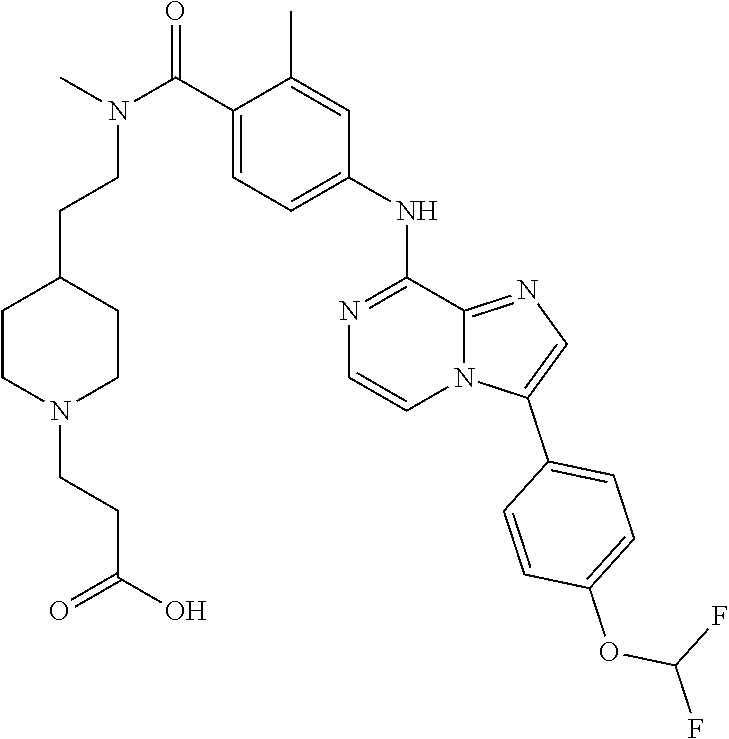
O=C(N(C)CCC1CCN(CCC(O)=O)CC1)C1=CC=C(NC2=NC=CN3C2=NC=C3C2=CC=C(OC(F)F)C=C2)C=C1C
